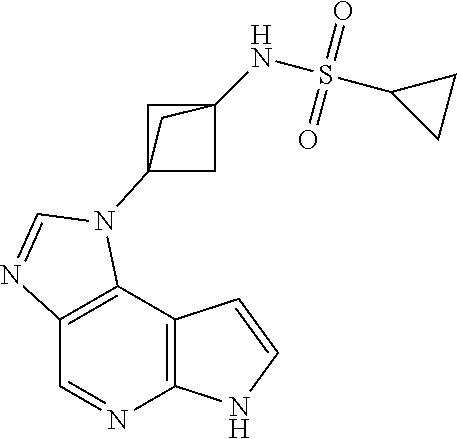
C1=NC2=C(C3=C1N=CN3C13CC(NS(C4CC4)(=O)=O)(C1)C3)C=CN2
